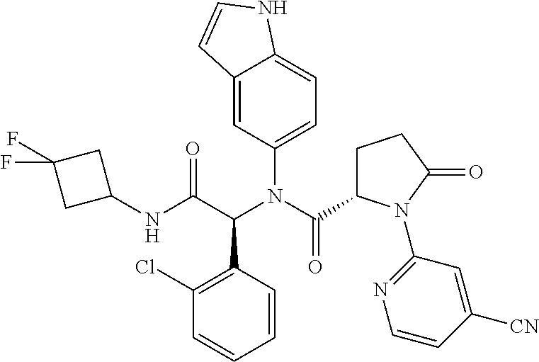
C1(Cl)=C(C(C(NC2CC(F)(F)C2)=O)N(C(C2CCC(=O)N2C2=NC=CC([CN])=C2)=O)C2=CC=C3C(=C2)C=CN3)C=CC=C1
